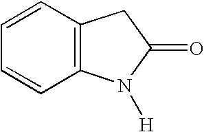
C1=CC2=C(C=C1)N([H])C(=O)C2
